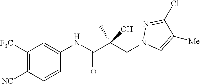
C1([F3C])=C([NC])C=CC(NC(C(CN2C=C([Me])C(Cl)=N2)(C)O)=O)=C1
